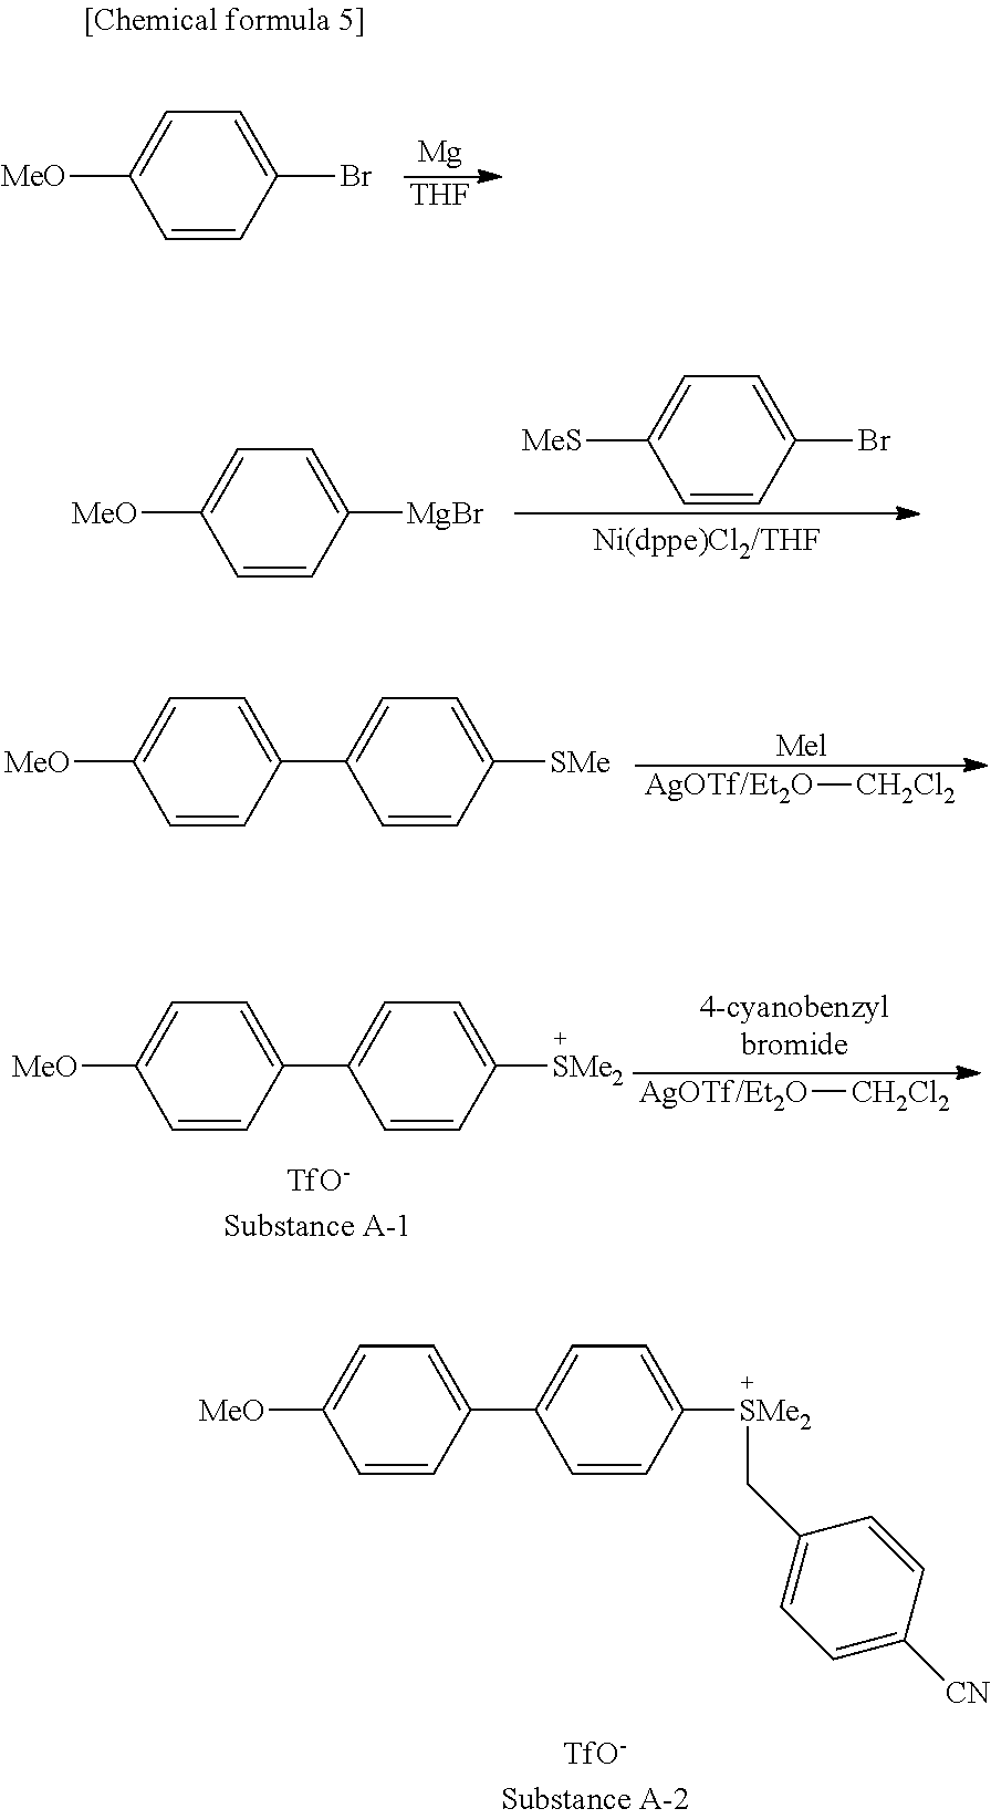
[Mg].[THF].C1=CC(Br)=CC=C1[MeO].C1=CC(Br)=CC=C1[MeS].C1=CC([MgBr])=CC=C1[MeO].C1=CC(C2=CC=C([SMe])C=C2)=CC=C1[MeO].[Mel].[AgOTf/Et2O][CH2Cl2].C1=CC(C2=CC=C([SMe2])C=C2)=CC=C1[MeO].[AgOTf/Et2O][CH2Cl2].C1=CC(C2=CC=C([SMe2]CC3=CC=C([CN])C=C3)C=C2)=CC=C1[MeO]
